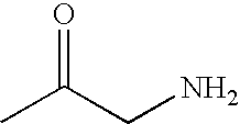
CC(CN)=O
